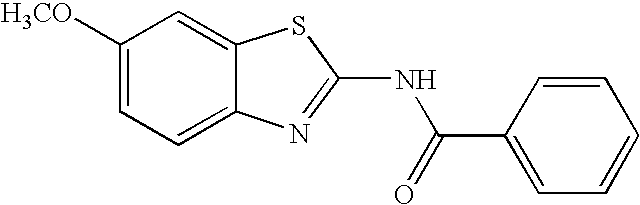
C1([H3CO])=CC=C2C(=C1)SC(NC(C1=CC=CC=C1)=O)=N2
